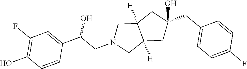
C1(CC2=CC=C(F)C=C2)(O)CC2([H])C([H])(CN(CC(C3=CC(F)=C(O)C=C3)O)C2)C1
